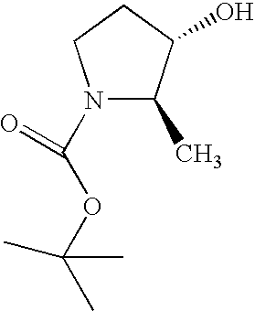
N1(C(OC(C)(C)C)=O)C(C)C(O)CC1
